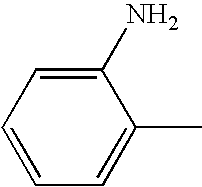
C1=CC=C(C)C(N)=C1
